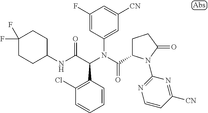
C1(F)=CC(N(C(=O)C2CCC(=O)N2C2=NC=CC([CN])=N2)C(C(NC2CCC(F)(F)CC2)=O)C2=C(Cl)C=CC=C2)=CC([CN])=C1
